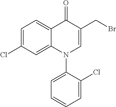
C12=CC(Cl)=CC=C1C(=O)C(CBr)=CN2C1=CC=CC=C1Cl
